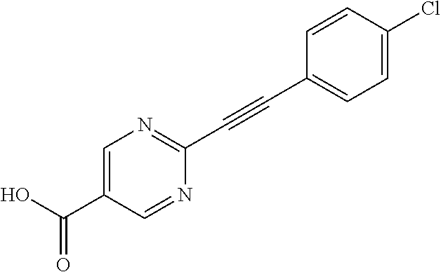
OC(C1=CN=C(C#CC2=CC=C(Cl)C=C2)N=C1)=O
